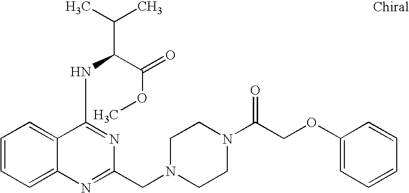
C1=CC=C2C(=C1)C(NC(C(OC)=O)C(C)C)=NC(CN1CCN(C(COC3=CC=CC=C3)=O)CC1)=N2
